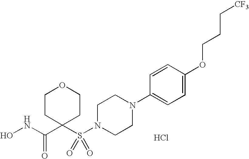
ONC(C1(S(N2CCN(C3=CC=C(OCCC[CF3])C=C3)CC2)(=O)=O)CCOCC1)=O.Cl
